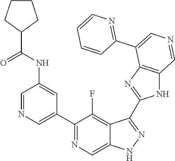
C1(C2=CN=CC(NC(=O)C3CCCC3)=C2)=NC=C2C(=C1F)C(C1=NC3=C(N1)C=NC=C3C1=NC=CC=C1)=NN2
